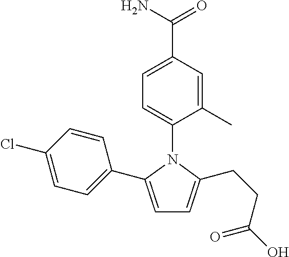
C1=C(C(N)=O)C=C(C)C(N2C(C3=CC=C(Cl)C=C3)=CC=C2CCC(O)=O)=C1
